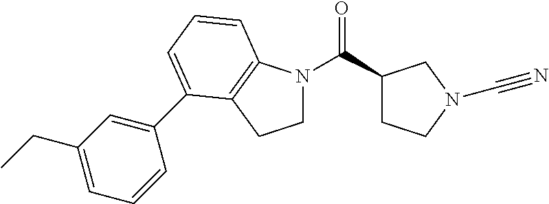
C1N(C(C2CCN(C#N)C2)=O)C2=C(C1)C(C1=CC(CC)=CC=C1)=CC=C2
